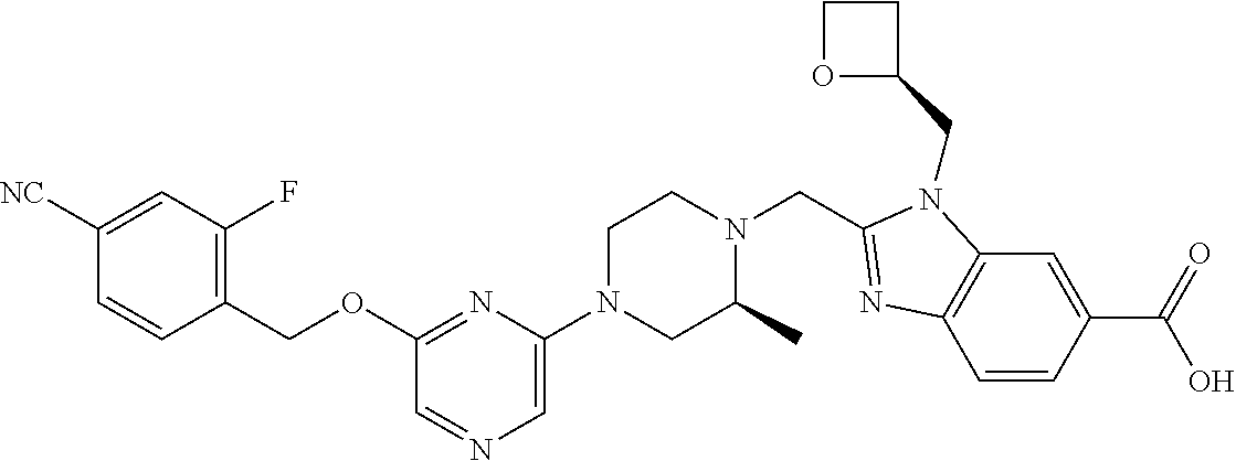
C12=C(C=C(C(=O)O)C=C1)N(CC1CCO1)C(CN1CCN(C3=CN=CC(OCC4=C(F)C=C([NC])C=C4)=N3)CC1C)=N2
